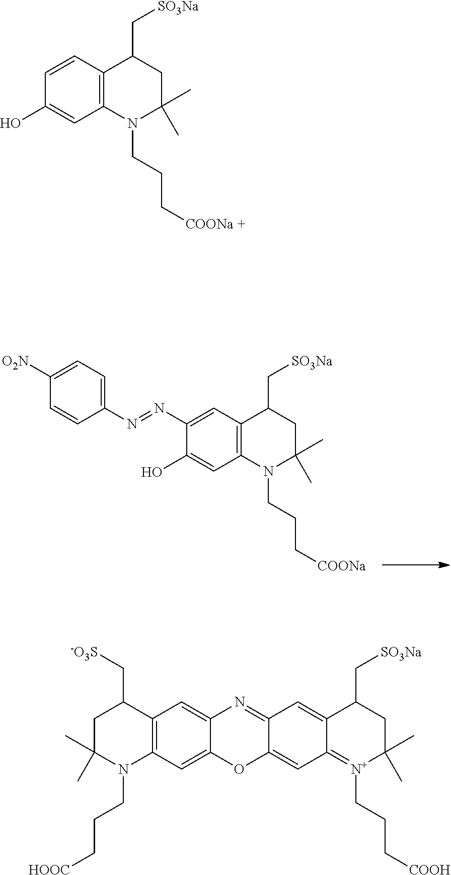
C1(N=NC2=CC=C([O2N])C=C2)=CC2=C(C=C1O)N(CCC[COONa])C(C)(C)CC2C[SO3Na].C1=CC2=C(C=C1O)N(CCC[COONa +])C(C)(C)CC2C[SO3Na].C1C(C)(C)N(CCC[HOOC])C2=C(C1C[-O3S])C=C1C(=C2)OC2=CC3=[N+](CCC[COOH])C(C)(C)CC(C[SO3Na])C3=CC2=N1
